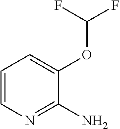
C1(OC(F)F)=CC=CN=C1N
